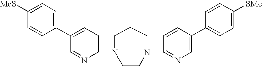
C1(N2CCCN(C3=NC=C(C4=CC=C([SMe])C=C4)C=C3)CC2)=CC=C(C2=CC=C([MeS])C=C2)C=N1
